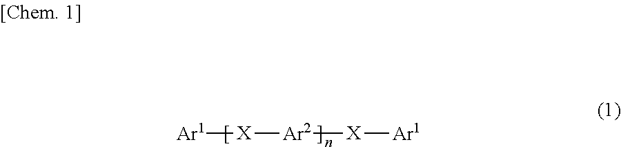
[Ar1][X][Ar2][X][Ar1]
